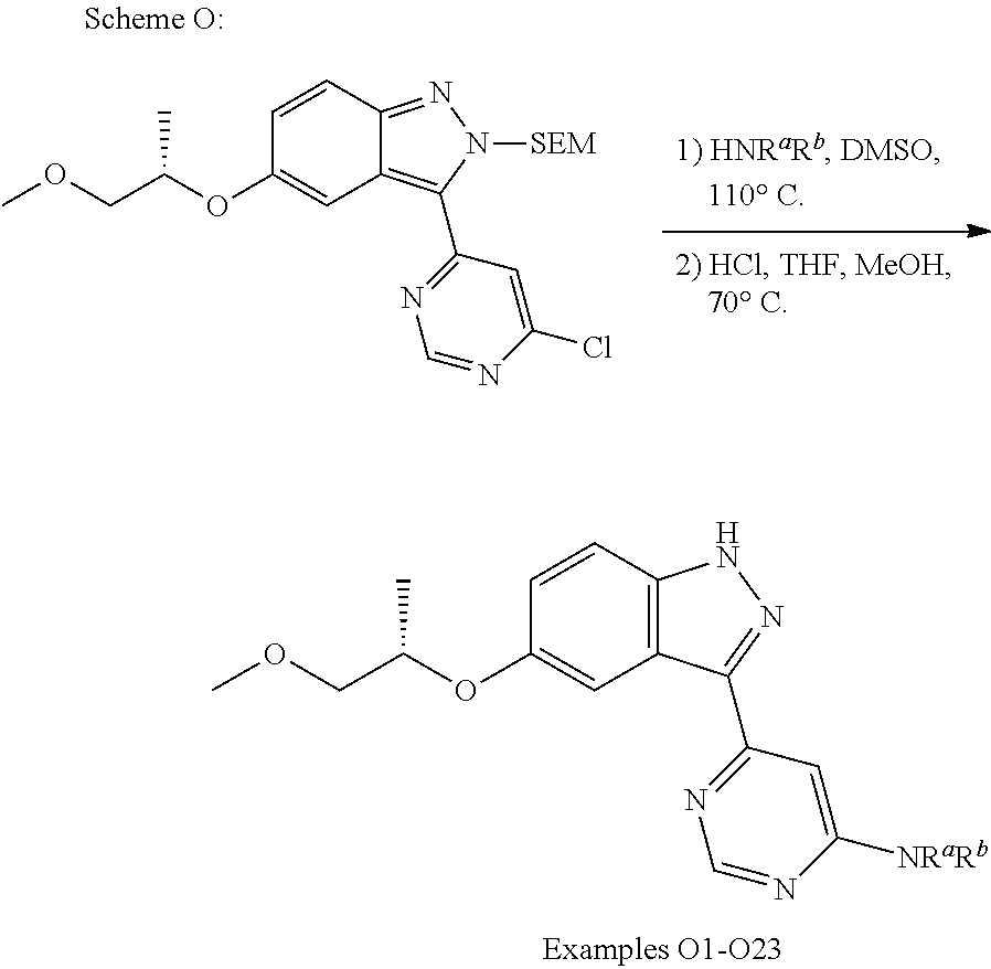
C1=CC2=NN([SEM])C(C3=NC=NC(Cl)=C3)=C2C=C1OC(COC)C.C1=CC2=C(C=C1OC(COC)C)C(C1=NC=NC([NRaRb])=C1)=NN2
